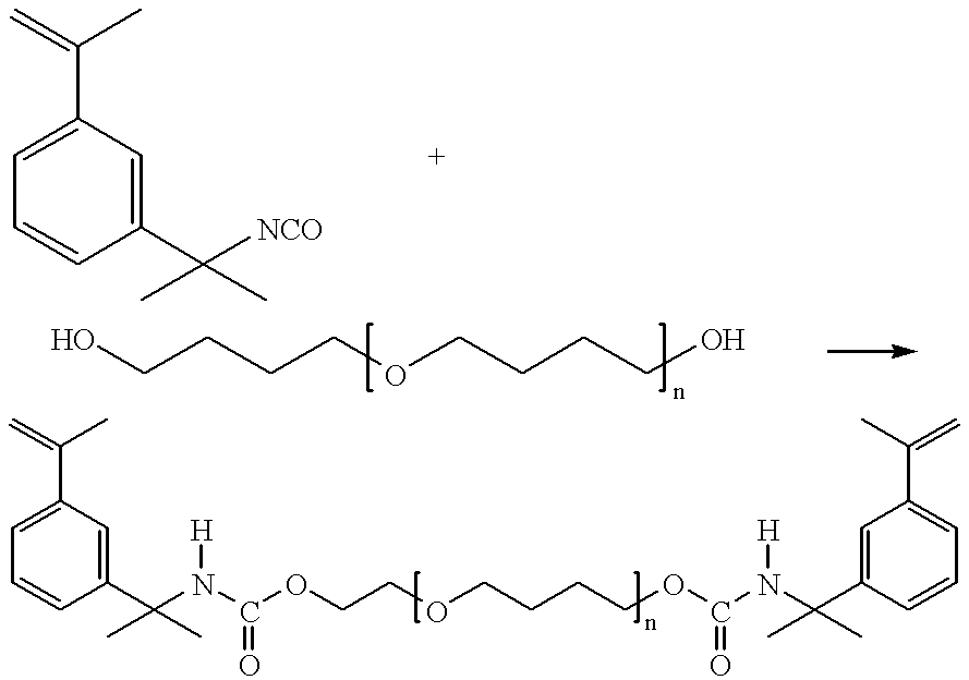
C1=C(C(=C)C)C=C(C(C)([NCO])C)C=C1.OCCCCOCCCCO.C1=C(C(=C)C)C=C(C(C)(C)N(C(OCCOCCCCOC(N(C(C2=CC(C(C)=C)=CC=C2)(C)C)[H])=O)=O)[H])C=C1
